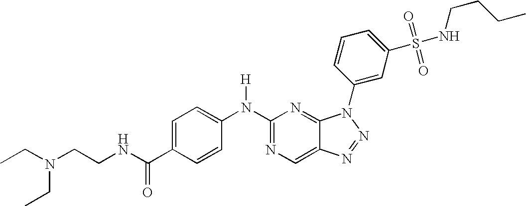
C1(N(C2=CC=C(C(NCCN(CC)CC)=O)C=C2)[H])=NC=C2C(=N1)N(C1=CC(S(NCCCC)(=O)=O)=CC=C1)N=N2
